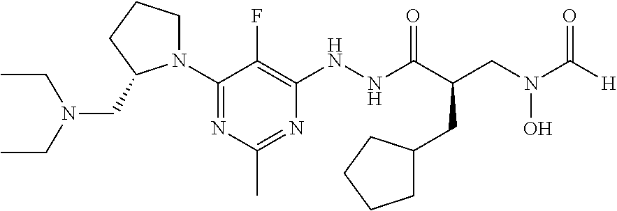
N1(C2=NC(C)=NC(NNC(=O)C(CN(O)C(=O)[H])CC3CCCC3)=C2F)CCCC1CN(CC)CC
